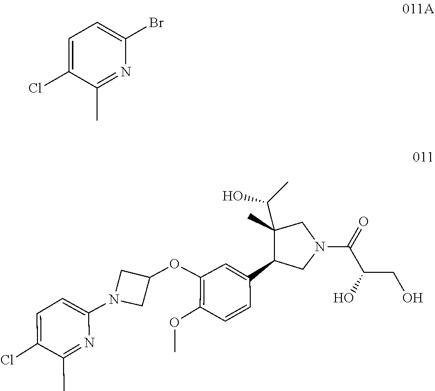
C1=C(C2C(C(C)O)(C)CN(C(C(CO)O)=O)C2)C=CC(OC)=C1OC1CN(C2=CC=C(Cl)C(C)=N2)C1.C1=C(Cl)C(C)=NC(Br)=C1
